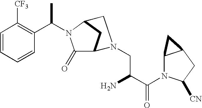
C1=CC=CC(C(N2C(=O)C3CC2CN3CC(N)C(N2C3C(CC2[CN])C3)=O)C)=C1[CF3]
